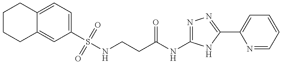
C1CCC2=CC(S(NCCC(NC3=NN=C(C4=CC=CC=N4)N3)=O)(=O)=O)=CC=C2C1
